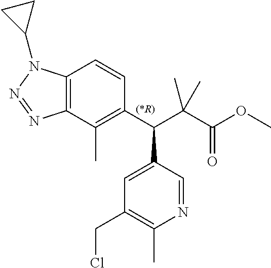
C1(C(C(C(OC)=O)(C)C)C2=CC(CCl)=C(C)N=C2)=C(C)C2=C(C=C1)N(C1CC1)N=N2
